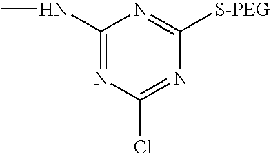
C1(NC)=NC(Cl)=NC([S-PEG])=N1
